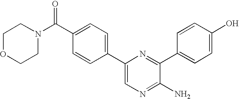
C1=C(C2=CC=C(C(N3CCOCC3)=O)C=C2)N=C(C2=CC=C(O)C=C2)C(N)=N1
